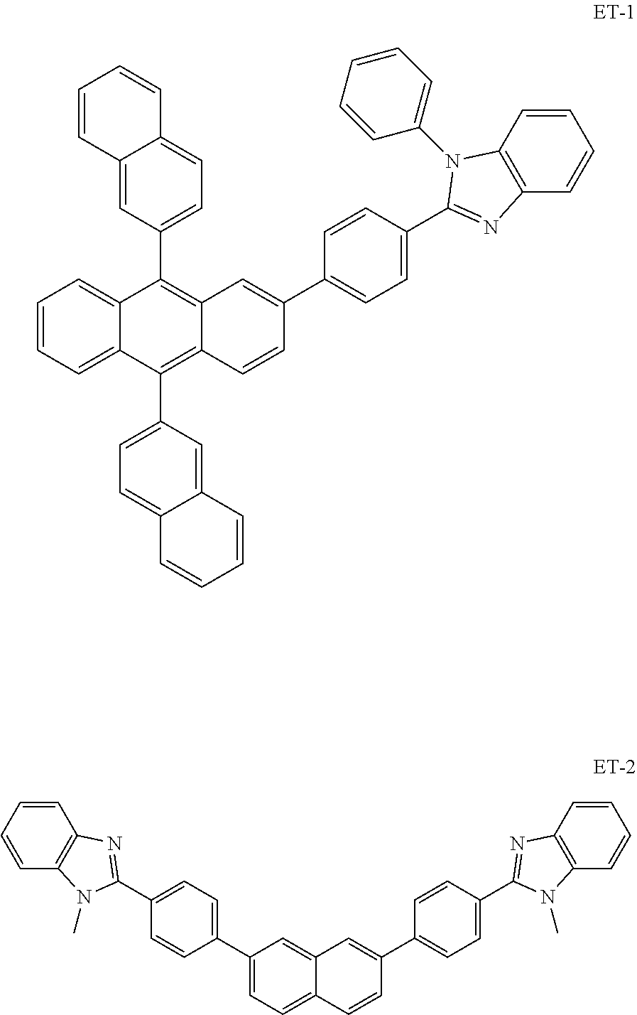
C1(C2=CC=C(C3=NC4=C(C=CC=C4)N3C)C=C2)=CC=C2C(=C1)C=C(C1=CC=C(C3=NC4=C(C=CC=C4)N3C)C=C1)C=C2.C1=CC=C2C(=C1)C(C1=CC=C3C(=C1)C=CC=C3)=C1C(=C2C2=CC=C3C(=C2)C=CC=C3)C=CC(C2=CC=C(C3=NC4=C(C=CC=C4)N3C3=CC=CC=C3)C=C2)=C1
